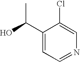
C1(C(O)C)=CC=NC=C1Cl
